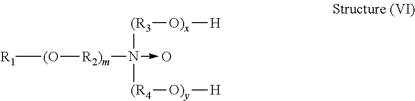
[R1][(O][R2)m]N([(R3][O)x][H])([(R4][O)y][H])->O
